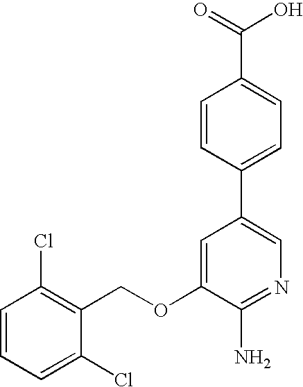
C1=CC=C(Cl)C(COC2=CC(C3=CC=C(C(O)=O)C=C3)=CN=C2N)=C1Cl
